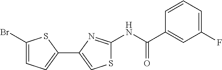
C1(Br)=CC=C(C2=CSC(NC(=O)C3=CC(F)=CC=C3)=N2)S1
